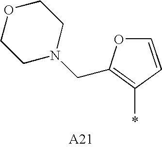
C1=CC(*)=C(CN2CCOCC2)O1
